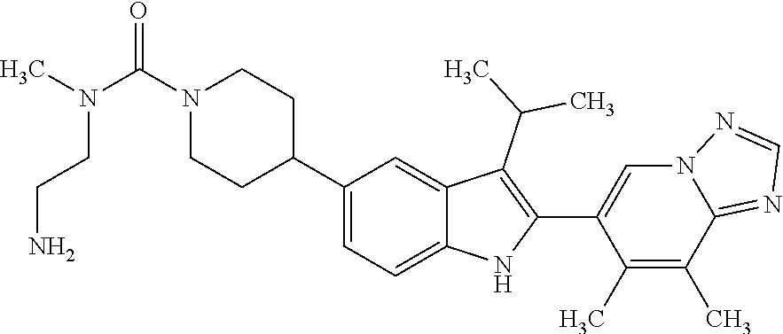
N1(C(N(CCN)C)=O)CCC(C2=CC=C3C(=C2)C(C(C)C)=C(C2=CN4C(=NC=N4)C(C)=C2C)N3)CC1
